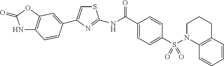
N1C2=C(OC1=O)C=C(C1=CSC(NC(C3=CC=C(S(N4C5=C(CCC4)C=CC=C5)(=O)=O)C=C3)=O)=N1)C=C2
